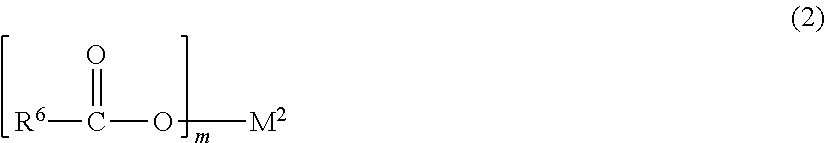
[R6]C(O[M2])=O
